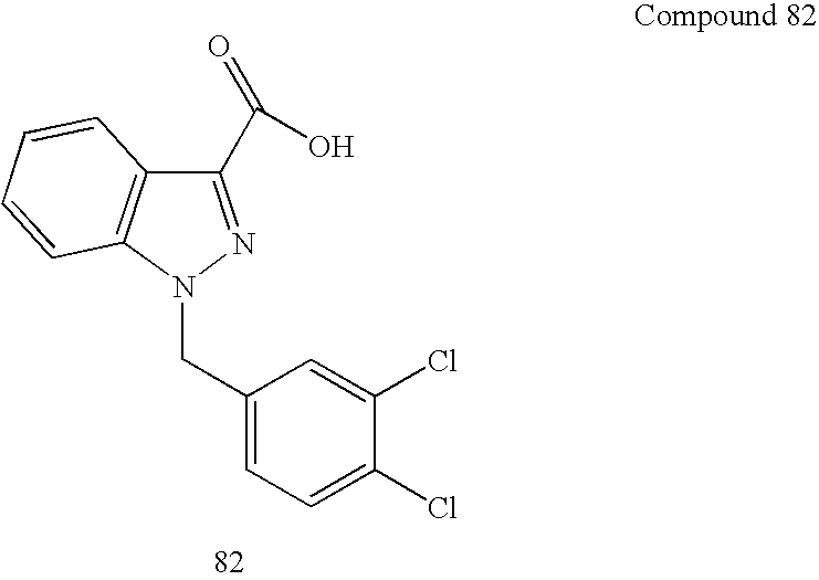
C1(C(=O)O)=NN(CC2=CC=C(Cl)C(Cl)=C2)C2=C1C=CC=C2
